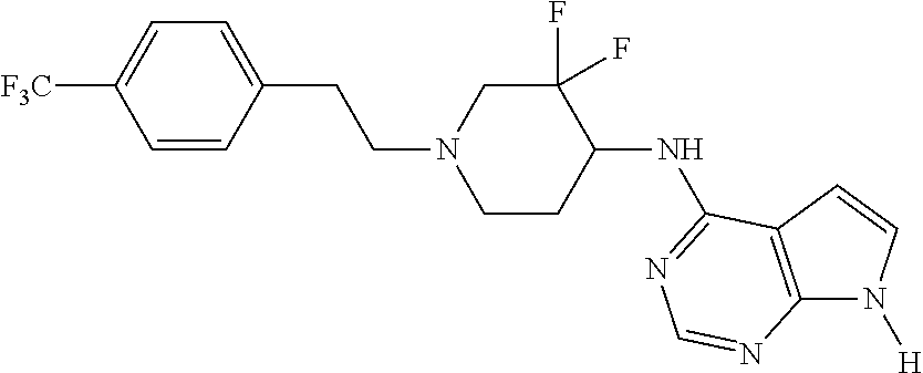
C1=CC(CCN2CCC(NC3=NC=NC4=C3C=CN4[H])C(F)(F)C2)=CC=C1[F3C]
